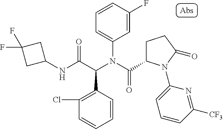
C1(NC(C(N(C(=O)C2CCC(=O)N2C2=CC=CC([CF3])=N2)C2=CC=CC(F)=C2)C2=C(Cl)C=CC=C2)=O)CC(F)(F)C1
